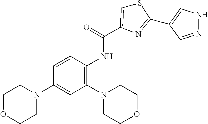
S1C=C(C(=O)NC2=C(N3CCOCC3)C=C(N3CCOCC3)C=C2)N=C1C1=CNN=C1
